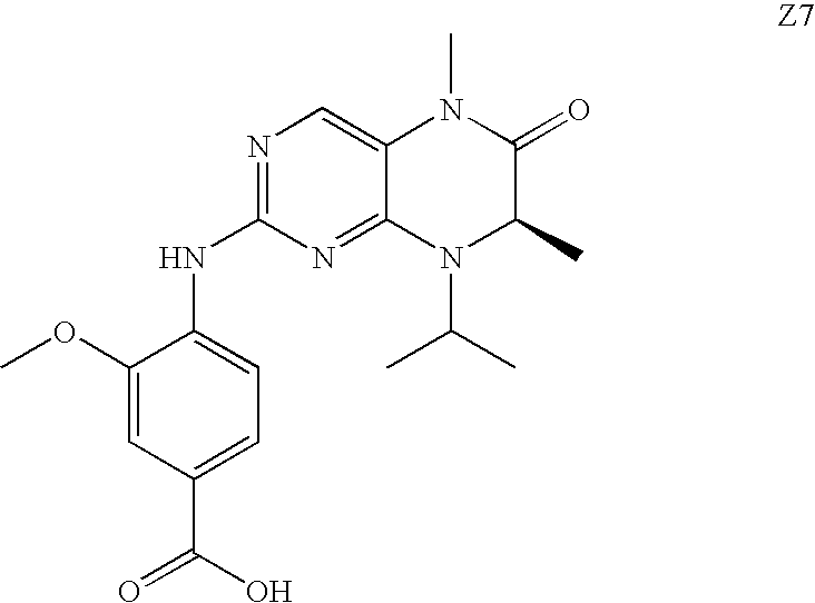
C1(OC)=CC(C(=O)O)=CC=C1NC1=NC=C2C(=N1)N(C(C)C)C(C)C(=O)N2C
